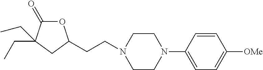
C1CN(CCC2OC(=O)C(CC)(CC)C2)CCN1C1=CC=C([OMe])C=C1
